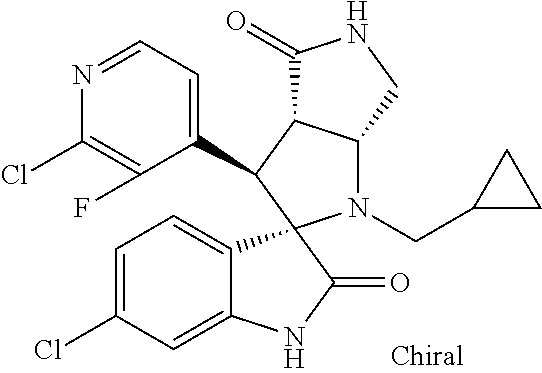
C1(C2C3C(N(CC4CC4)C24C2=CC=C(Cl)C=C2NC4=O)CNC3=O)=CC=NC(Cl)=C1F
